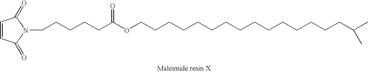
C1=CC(=O)N(CCCCCC(OCCCCCCCCCCCCCCCC(C)C)=O)C1=O
